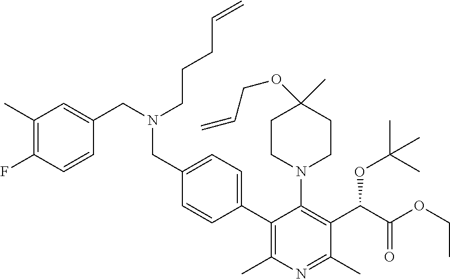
C1(C2=CC=C(CN(CC3=CC(C)=C(F)C=C3)CCCC=C)C=C2)=C(C)N=C(C)C(C(C(OCC)=O)OC(C)(C)C)=C1N1CCC(C)(OCC=C)CC1
